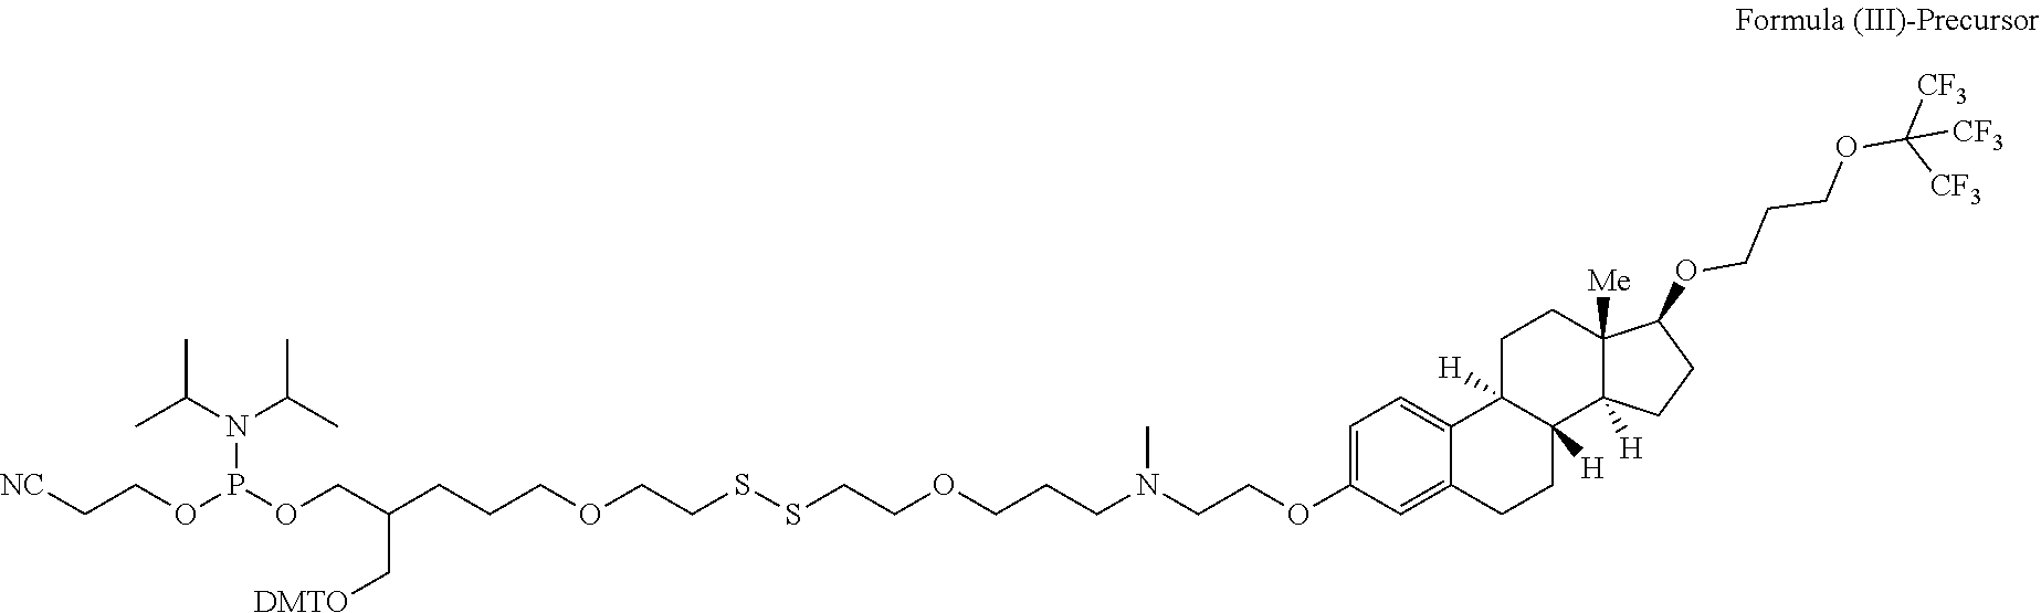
C1=C(OCCN(CCCOCCSSCCOCCCC(COP(OCC[NC])N(C(C)C)C(C)C)C[DMTO])C)C=C2C(=C1)C1([H])C([H])(CC2)C2([H])C([Me])(CC1)C(OCCCOC([CF3])([CF3])[CF3])CC2
